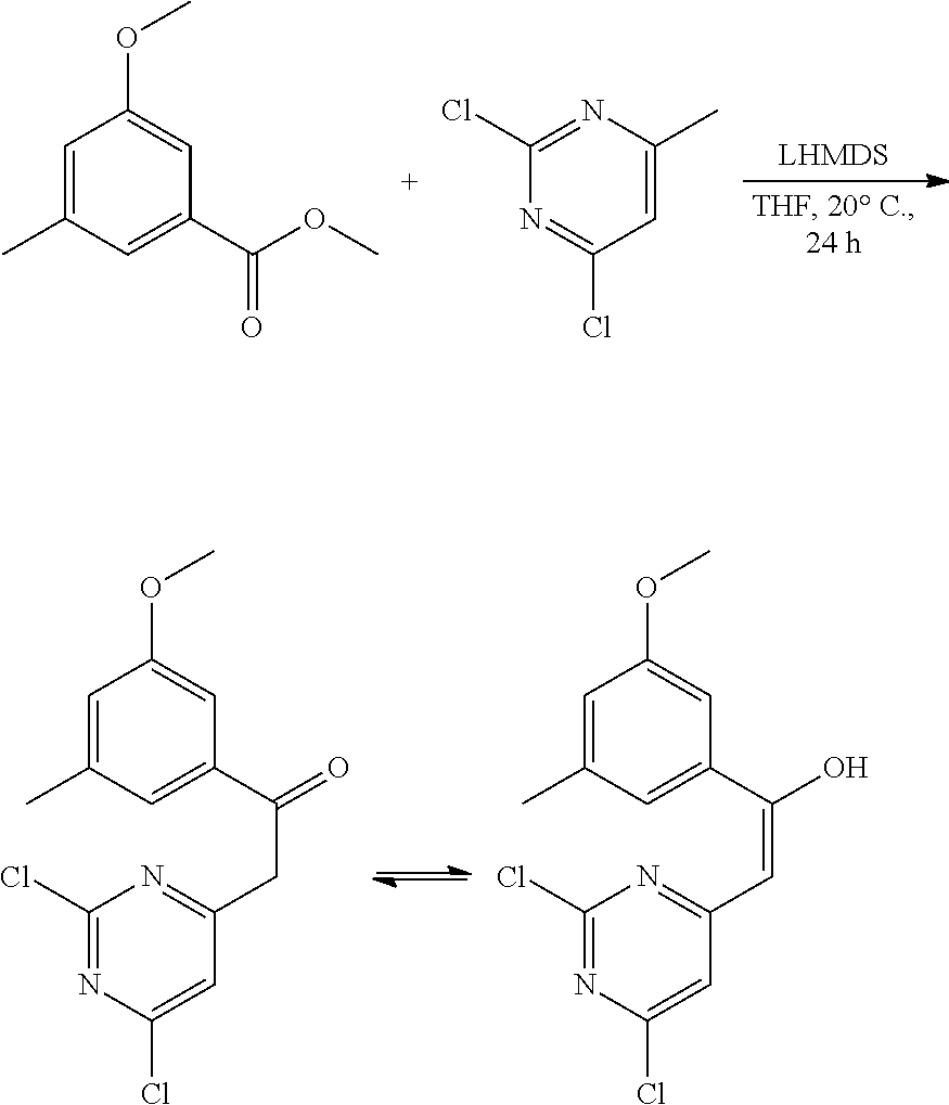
C1=C(C)C=C(C(OC)=O)C=C1OC.C1(Cl)=NC(C)=CC(Cl)=N1.C1=C(C)C=C(C(=O)CC2=NC(Cl)=NC(Cl)=C2)C=C1OC.C1=C(C)C=C(C(O)=CC2=NC(Cl)=NC(Cl)=C2)C=C1OC
